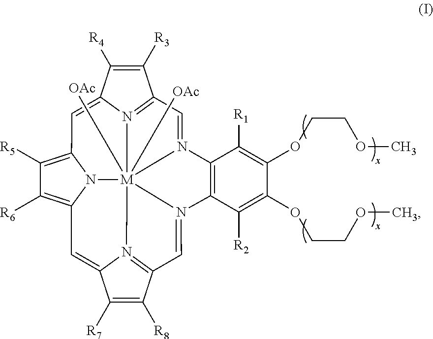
C1([R5])=C2N3C(=C1[R6])C=C1C([R7])=C([R8])C4=N1[M]315([OAc])([OAc])N3=C(C([R3])=C([R4])C3=C2)C=N1C1=C(C([R2])=C(OCCOC)C(OCCOC)=C1[R1])N5=C4
